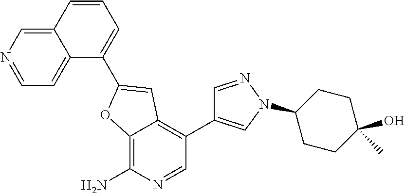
C12=CN=CC=C1C(C1=CC3=C(C4=CN(C5CCC(O)(C)CC5)N=C4)C=NC(N)=C3O1)=CC=C2
